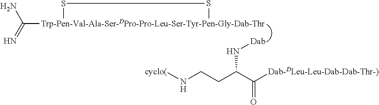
[Trp-Pen-Val-Ala-Ser-DPro-Pro-Leu-Ser-Tyr-Pen-Gly-Dab-Thr]1(C(=N)N)SS1.[Dab]NC(CCN[cyclo(])C([Dab-DLeu-Leu-Dab-Dab-Thr-)])=O
